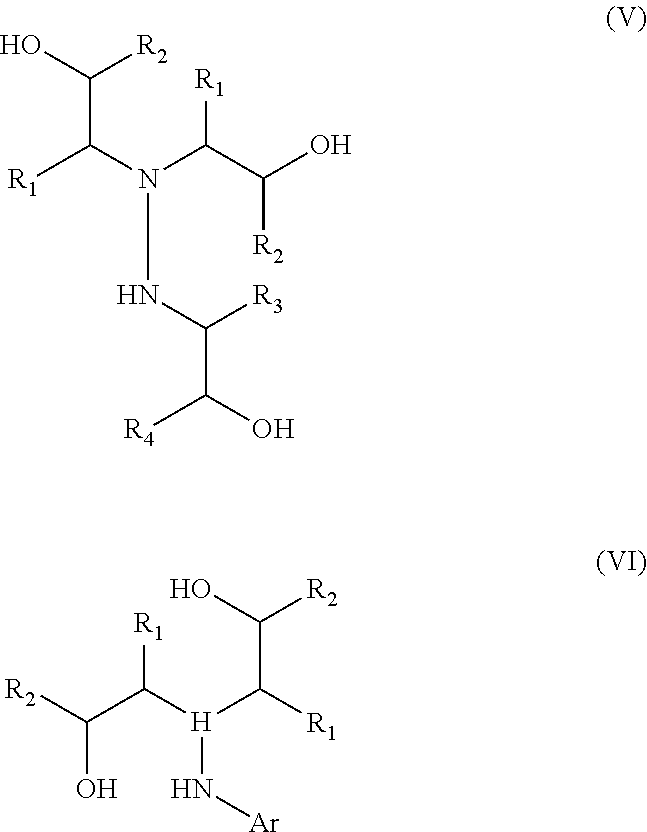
C(C(O)[R2])(N(C(C(O)[R2])[R1])NC(C(O)[R4])[R3])[R1].OC([R2])C([H](C([R1])C(O)[R2])N[Ar])[R1]
